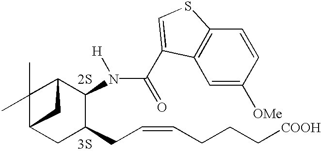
C1(C)(C)C2CC(CC=CCCC[COOH])C(N(C(=O)C3=CSC4=C3C=C([OMe])C=C4)[H])C1C2.[2S].[3S]
